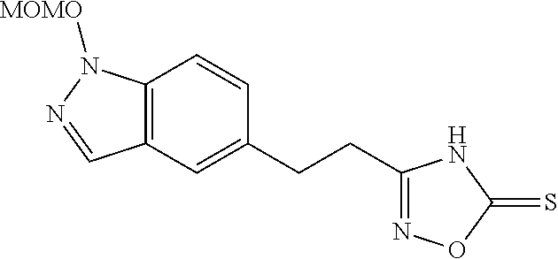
C12=C(C=C(CCC3=NOC(=S)N3)C=C1)C=NN2[MOMO]
